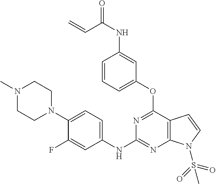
N1(C)CCN(C2=CC=C(NC3=NC4=C(C(OC5=CC=CC(NC(=O)C=C)=C5)=N3)C=CN4S(=O)(=O)C)C=C2F)CC1
